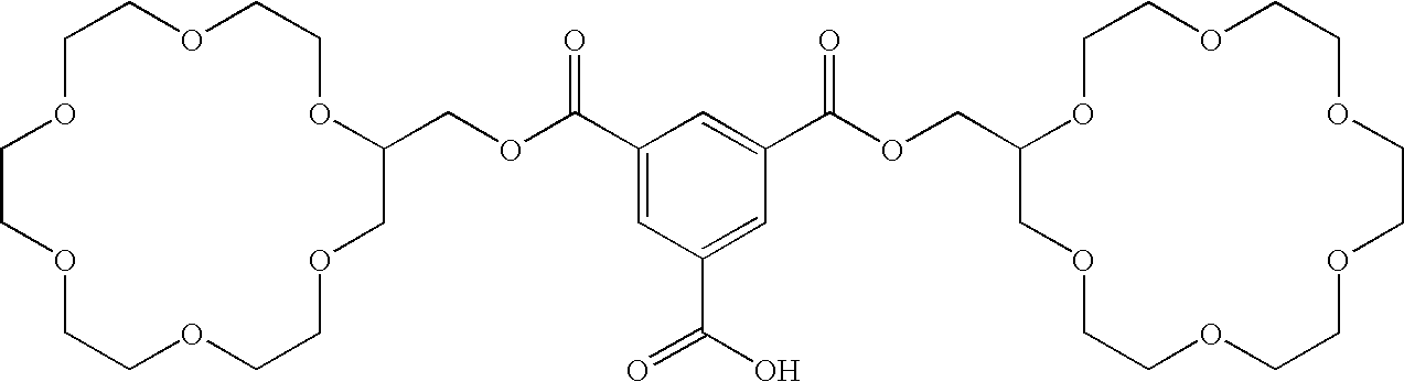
C1OCCOCCOCCOCC(COC(C2=CC(C(O)=O)=CC(C(OCC3OCCOCCOCCOCCOCCOC3)=O)=C2)=O)OCCOC1
